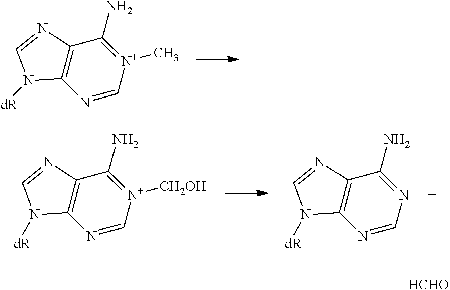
C12=C(N=C[N+](C)=C1N)N([dR])C=N2.C12=C(N=C[N+]([CH2OH])=C1N)N([dR])C=N2.C12=C(N=CN=C1N)N([dR])C=N2.[HCHO]
